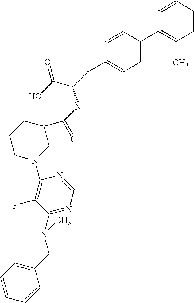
C1=CC=CC(C)=C1C1=CC=C(CC(C(=O)O)NC(C2CCCN(C3=C(F)C(N(C)CC4=CC=CC=C4)=NC=N3)C2)=O)C=C1
